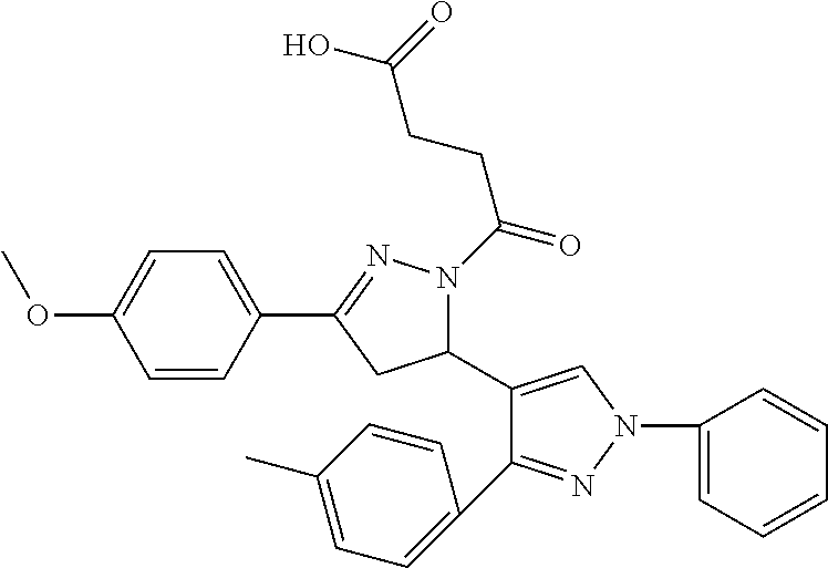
C1=C(OC)C=CC(C2=NN(C(CCC(O)=O)=O)C(C3=CN(C4=CC=CC=C4)N=C3C3=CC=C(C)C=C3)C2)=C1
